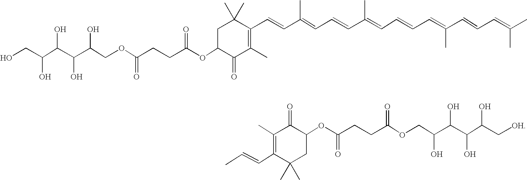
C1C(OC(=O)CCC(OCC(C(C(C(CO)O)O)O)O)=O)C(=O)C(C)=C(C=CC(=CC=CC(=CC=CC=C(C=CC=C(C)C)C)C)C)C1(C)C.C(C1=C(C)C(=O)C(OC(=O)CCC(OCC(C(C(C(C[OH])O)O)O)O)=O)CC1(C)C)=CC
